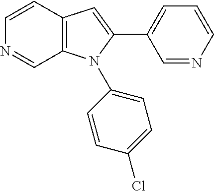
C12=C(N(C3=CC=C(Cl)C=C3)C(C3=CC=CN=C3)=C1)C=NC=C2
